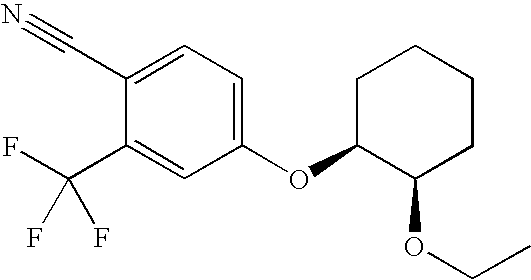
C1(C#N)=CC=C(OC2C(OCC)CCCC2)C=C1C(F)(F)F
